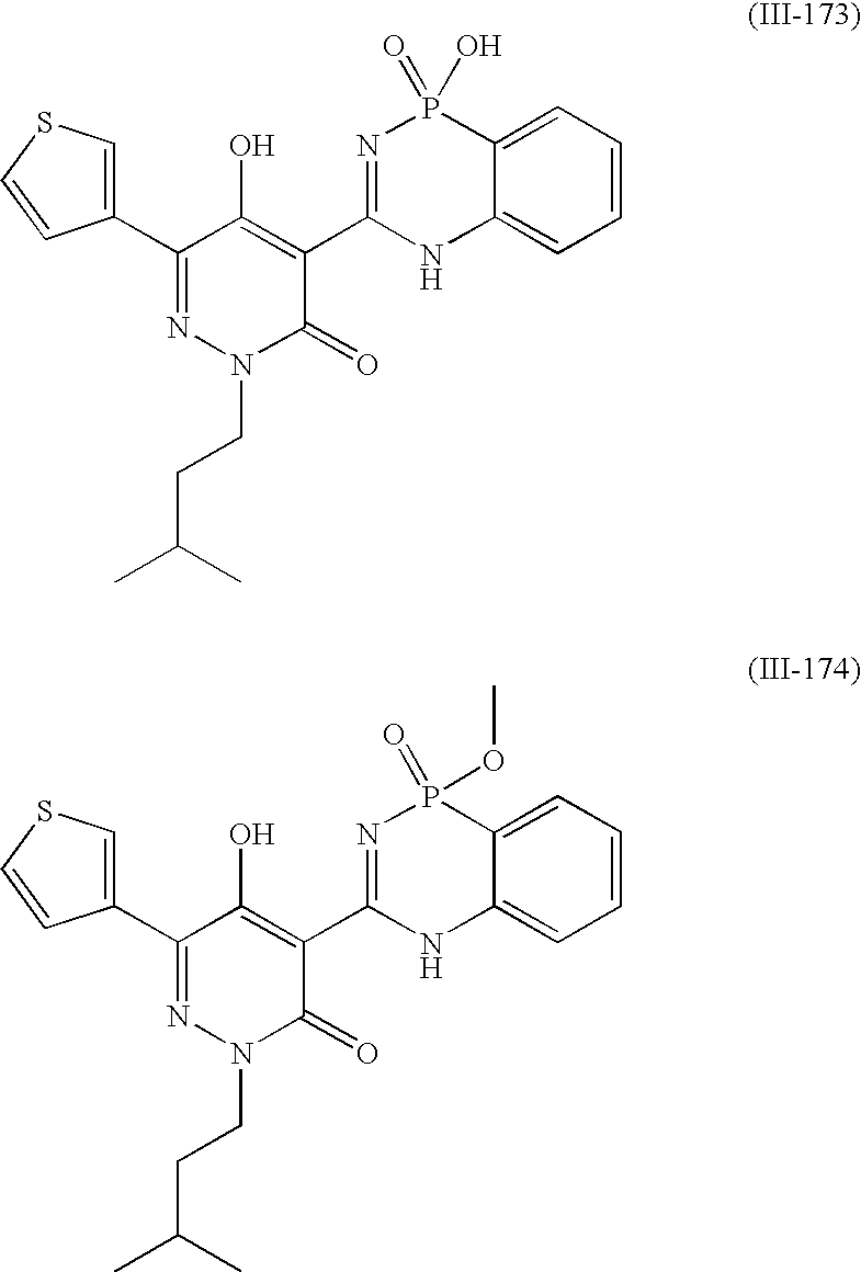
C1(C2=CSC=C2)=NN(CCC(C)C)C(=O)C(C2=NP(=O)(O)C3=CC=CC=C3N2)=C1O.C1(C2=CSC=C2)=NN(CCC(C)C)C(=O)C(C2=NP(=O)(OC)C3=CC=CC=C3N2)=C1O
